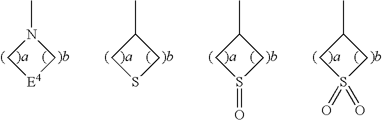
CN1C[E4]C1.CC1CSC1.CC1CS(=O)C1.CC1CS(=O)(=O)C1
